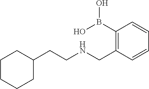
C1C(CCNCC2=C(B(O)O)C=CC=C2)CCCC1
